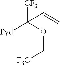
[CF3]C(OC[F3C])([Pyd])C=C
